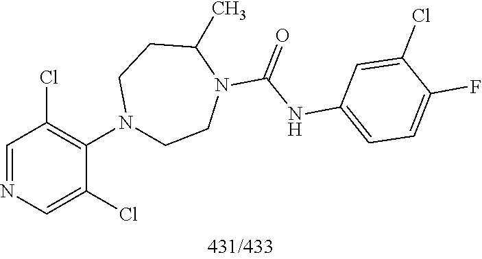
C1=NC=C(Cl)C(N2CCN(C(NC3=CC=C(F)C(Cl)=C3)=O)C(C)CC2)=C1Cl
